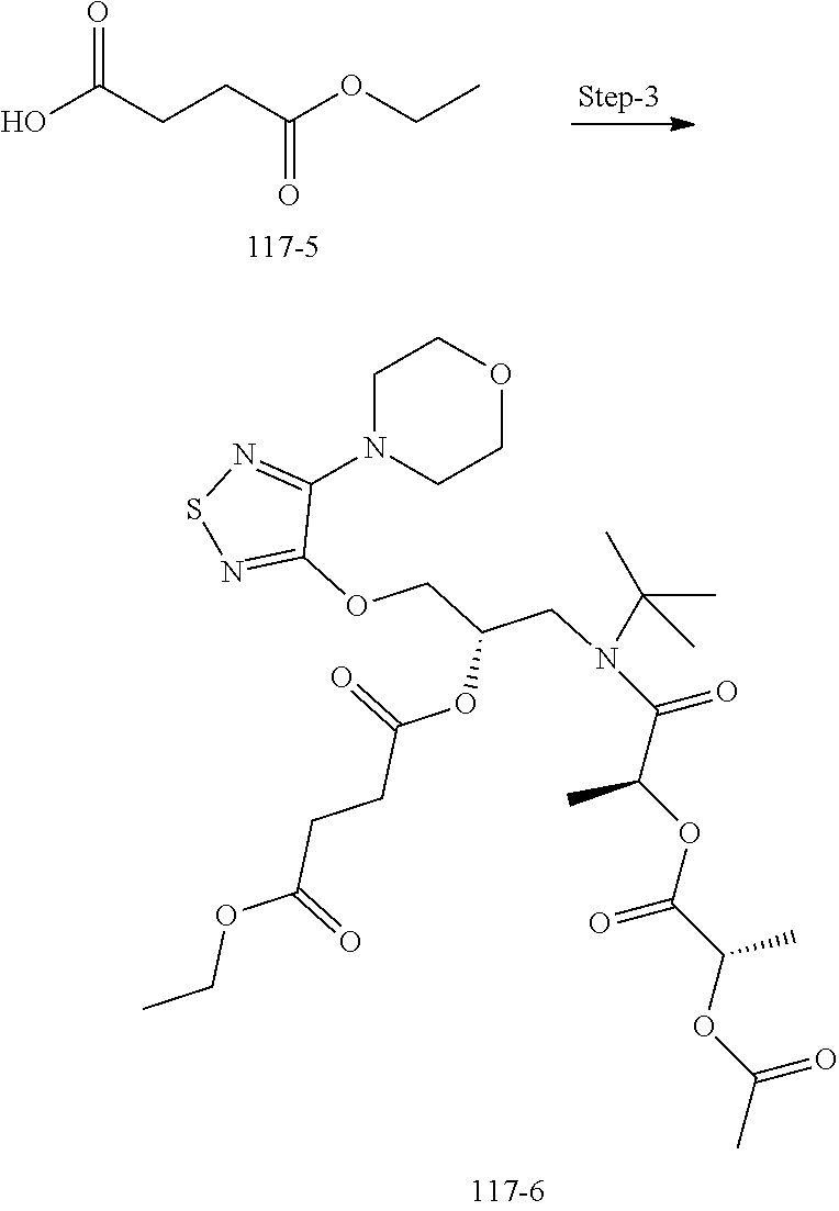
OC(CCC(OCC)=O)=O.C1N(C2=NSN=C2OCC(CN(C(=O)C(OC(C(OC(C)=O)C)=O)C)C(C)(C)C)OC(=O)CCC(OCC)=O)CCOC1
